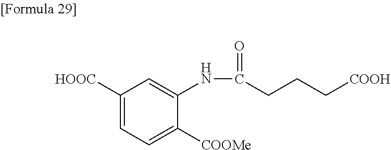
C1([HOOC])=CC=C([COOMe])C(NC(CCC[COOH])=O)=C1
